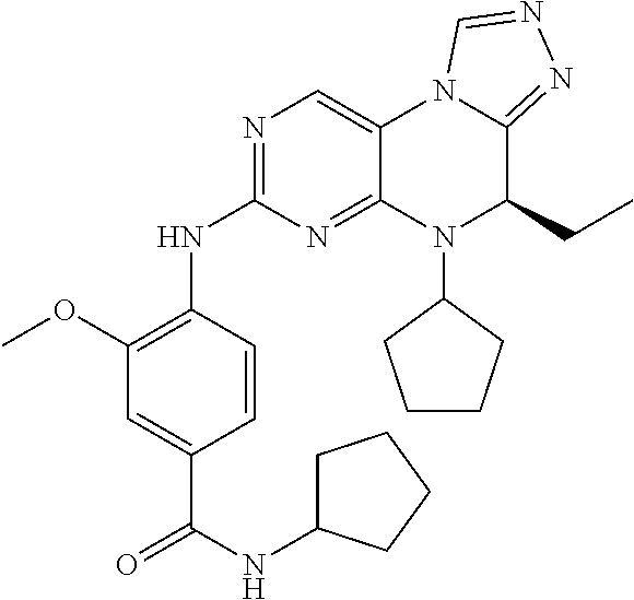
N(C1=NC=C2C(=N1)N(C1CCCC1)C(CC)C1=NN=CN21)C1=C(OC)C=C(C(NC2CCCC2)=O)C=C1
